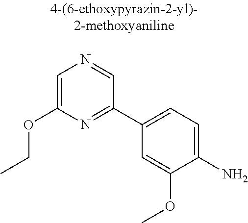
O(C1=CN=CC(C2=CC=C(N)C(OC)=C2)=N1)CC
